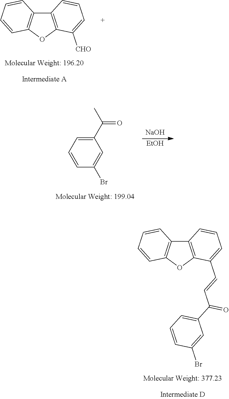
C12=C(OC3=C1C=CC=C3)C([CHO])=CC=C2.C1=CC(Br)=CC(C(C)=O)=C1.[NaOH].[EtOH].C12=C(OC3=C1C=CC=C3)C(C=CC(C1=CC=CC(Br)=C1)=O)=CC=C2
